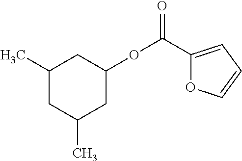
C1(C)CC(C)CC(OC(C2=CC=CO2)=O)C1
